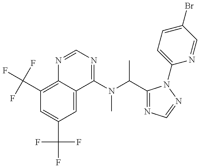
C1(C(F)(F)F)=C2C(=CC(C(F)(F)F)=C1)C(N(C(C)C1=NC=NN1C1=CC=C(Br)C=N1)C)=NC=N2
